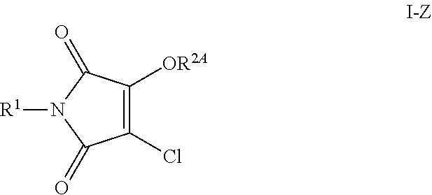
C1(Cl)=C([OR2A])C(=O)N([R1])C1=O
